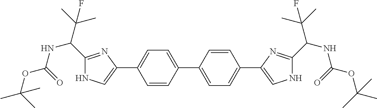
C1=C(C2=CC=C(C3=CNC(C(NC(=O)OC(C)(C)C)C(C)(C)F)=N3)C=C2)C=CC(C2=CNC(C(C(C)(C)F)NC(=O)OC(C)(C)C)=N2)=C1
